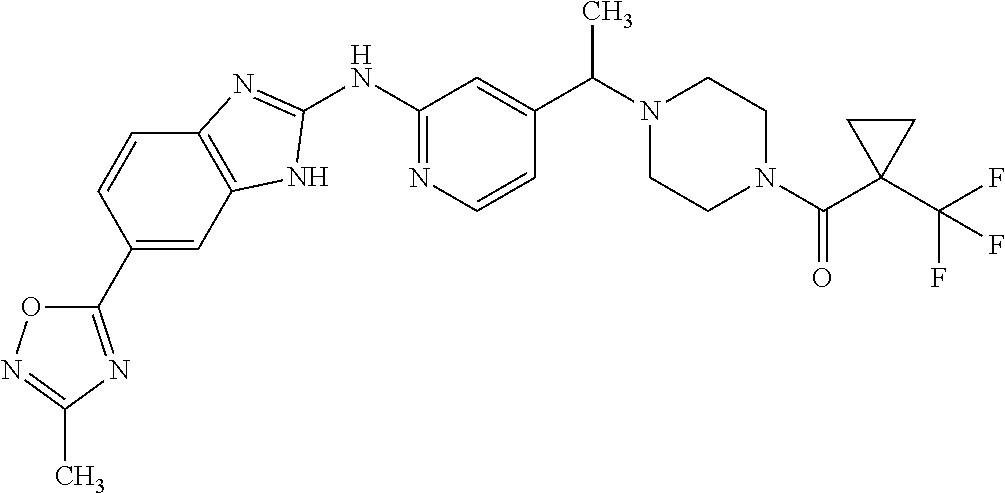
N1(C(C2=CC(NC3=NC4=C(C=C(C5=NC(C)=NO5)C=C4)N3)=NC=C2)C)CCN(C(=O)C2(C(F)(F)F)CC2)CC1
